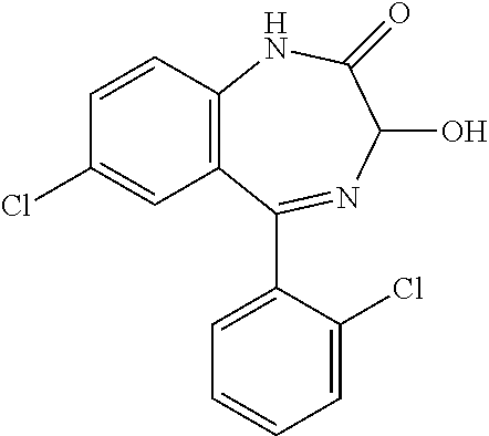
C12=C(C=CC(Cl)=C1)NC(=O)C(O)N=C2C1=CC=CC=C1Cl
